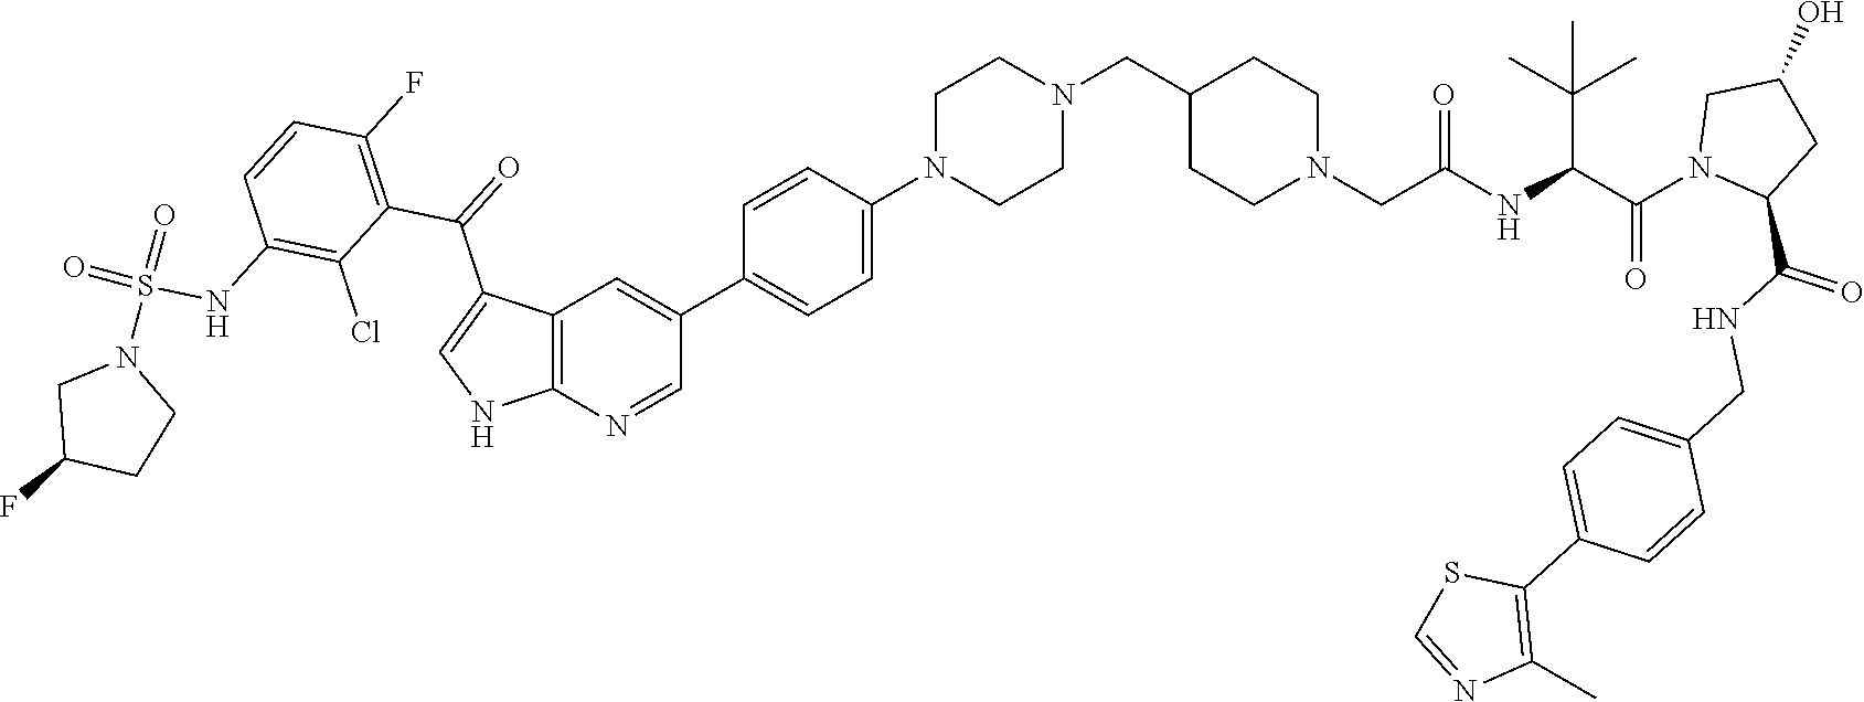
C1N(C2=CC=C(C3=CC4=C(N=C3)NC=C4C(C3=C(F)C=CC(NS(=O)(=O)N4CC(F)CC4)=C3Cl)=O)C=C2)CCN(CC2CCN(CC(NC(C(N3C(C(NCC4=CC=C(C5=C(C)N=CS5)C=C4)=O)CC(O)C3)=O)C(C)(C)C)=O)CC2)C1
